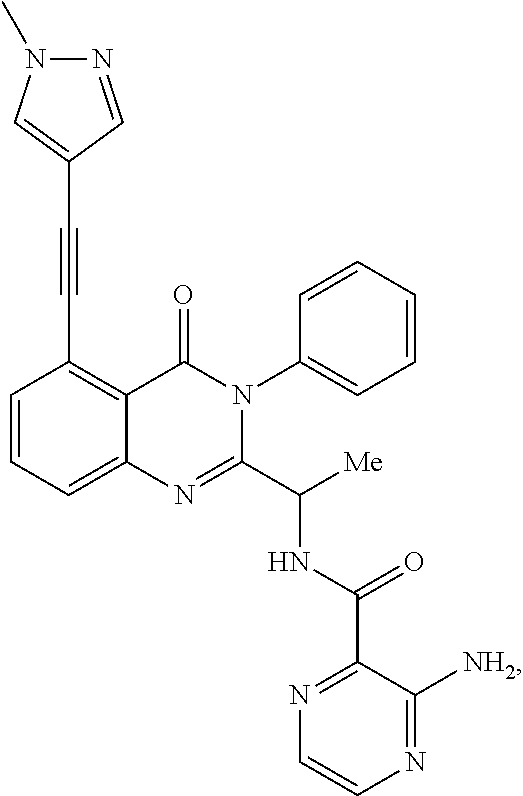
C12=CC=CC(C#CC3=CN(C)N=C3)=C1C(=O)N(C1=CC=CC=C1)C(C([Me])NC(C1=NC=CN=C1[NH2])=O)=N2
